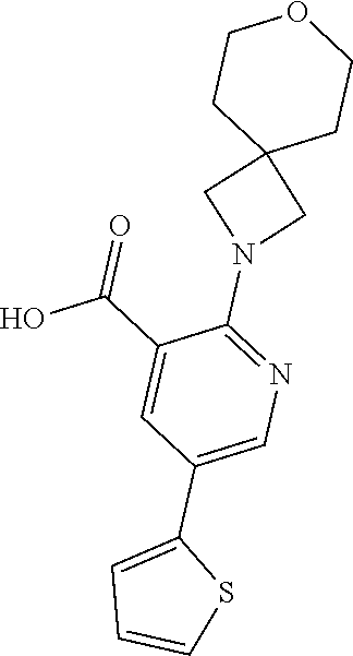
OC(C1=CC(C2=CC=CS2)=CN=C1N1CC2(C1)CCOCC2)=O
